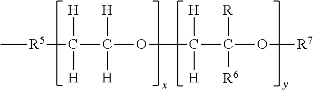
C[R5]C([H])([H])C(OC([H])([H])C(O[R7])([R])[R6])([H])[H]
